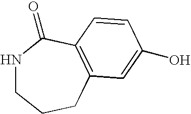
N1CCCC2=C(C1=O)C=CC(O)=C2
